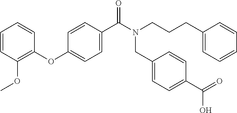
C1=CC(OC)=C(OC2=CC=C(C(N(CCCC3=CC=CC=C3)CC3=CC=C(C(=O)O)C=C3)=O)C=C2)C=C1
